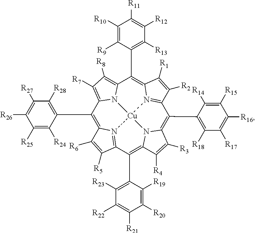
C1(C2=C([R28])C([R27])=C([R26])C([R25])=C2[R24])=C2N3=C(C(C4=C([R23])C([R22])=C([R21])C([R20])=C4[R19])=C4N5C(=C(C6=C([R18])C([R17])=C([R16])C([R15])=C6[R14])C6=N7C(=C(C8=C([R13])C([R12])=C([R11])C([R10])=C8[R9])C8=C([R8])C([R7])=C1N8[Cu]753)C([R1])=C6[R2])C([R3])=C4[R4])C([R5])=C2[R6]
